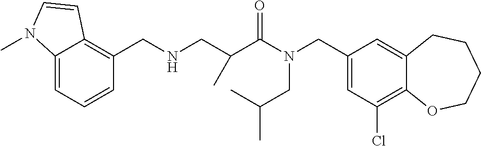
C1(CN(CC(C)C)C(=O)C(C)CNCC2=C3C(=CC=C2)N(C)C=C3)=CC(Cl)=C2C(=C1)CCCCO2
